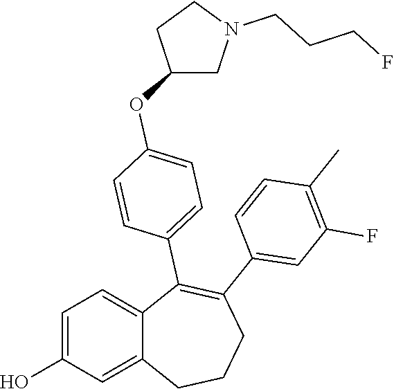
C1=C(O)C=C2C(=C1)C(C1=CC=C(OC3CN(CCCF)CC3)C=C1)=C(C1=CC(F)=C(C)C=C1)CCC2
